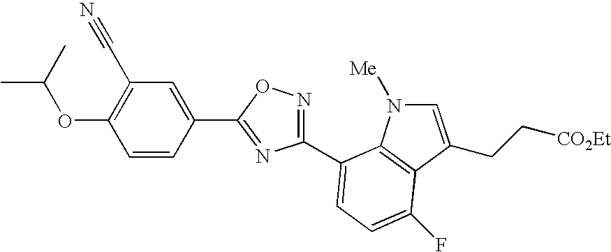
C1=C(CC[CO2Et])C2=C(N1[Me])C(C1=NOC(C3=CC(C#N)=C(OC(C)C)C=C3)=N1)=CC=C2F
